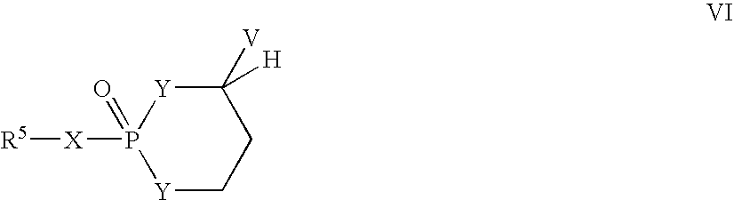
P1([X][R5])(=O)[Y]CCC([V])([H])[Y]1
